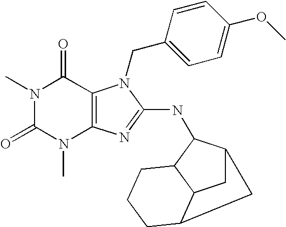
N1(C)C(=O)N(C)C2=C(C1=O)N(CC1=CC=C(OC)C=C1)C(NC1C3CC4C1CCCC4C3)=N2
